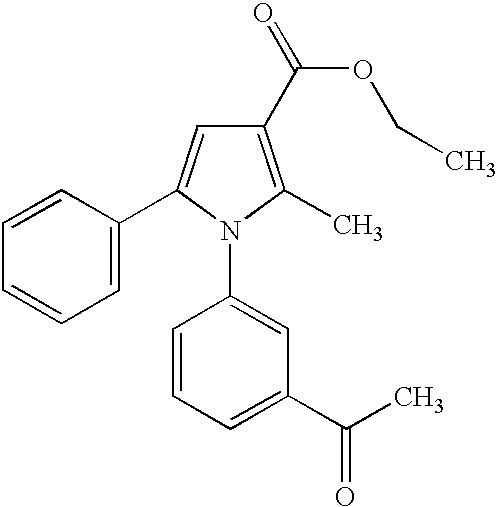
C1=C(C2=CC(C(OCC)=O)=C(C)N2C2=CC(C(C)=O)=CC=C2)C=CC=C1
